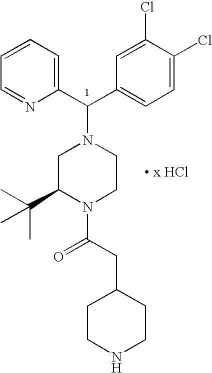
C(C1=CC=C(Cl)C(Cl)=C1)(N1CC(C(C)(C)C)N(C(CC2CCNCC2)=O)CC1)C1=CC=CC=N1.[ x HCl]
